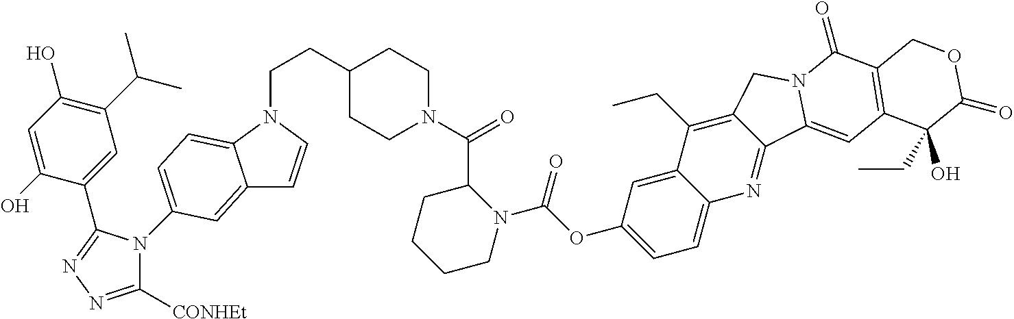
C1C2=C(C=C3N(C2=O)CC2=C(CC)C4=CC(OC(N5C(C(=O)N6CCC(CCN7C8=CC=C(N9C([CONHEt])=NN=C9C9=CC(C(C)C)=C(O)C=C9O)C=C8C=C7)CC6)CCCC5)=O)=CC=C4N=C32)C(CC)(O)C(=O)O1
